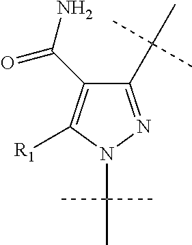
C1(C(C)(C)C)=NN(C(C)(C)C)C([R1])=C1C(=O)N
